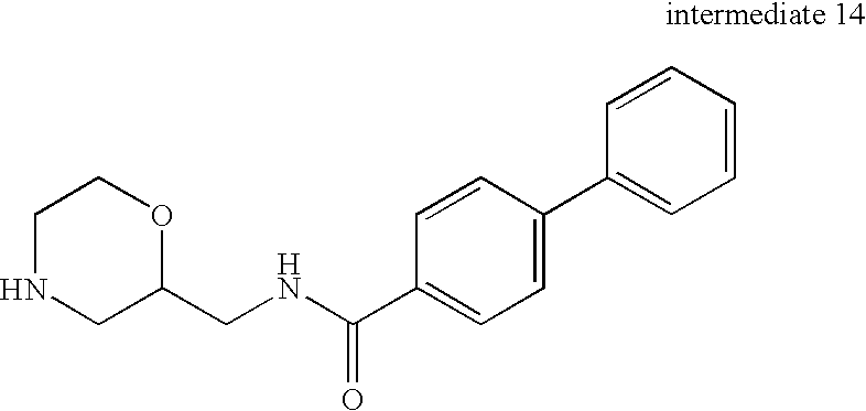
C1NCC(CNC(C2=CC=C(C3=CC=CC=C3)C=C2)=O)OC1
